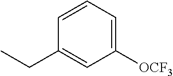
C1([OCF3])=CC=CC(CC)=C1
